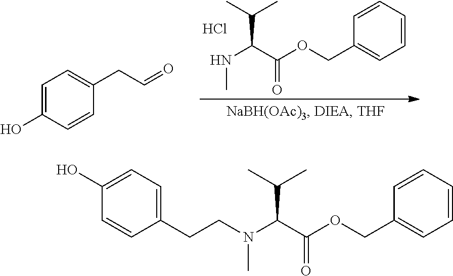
C1=CC=CC(COC(C(NC)C(C)C)=O)=C1.Cl.C1=C(O)C=CC(CC=O)=C1.C1=CC(CCN(C(C(OCC2=CC=CC=C2)=O)C(C)C)C)=CC=C1O
